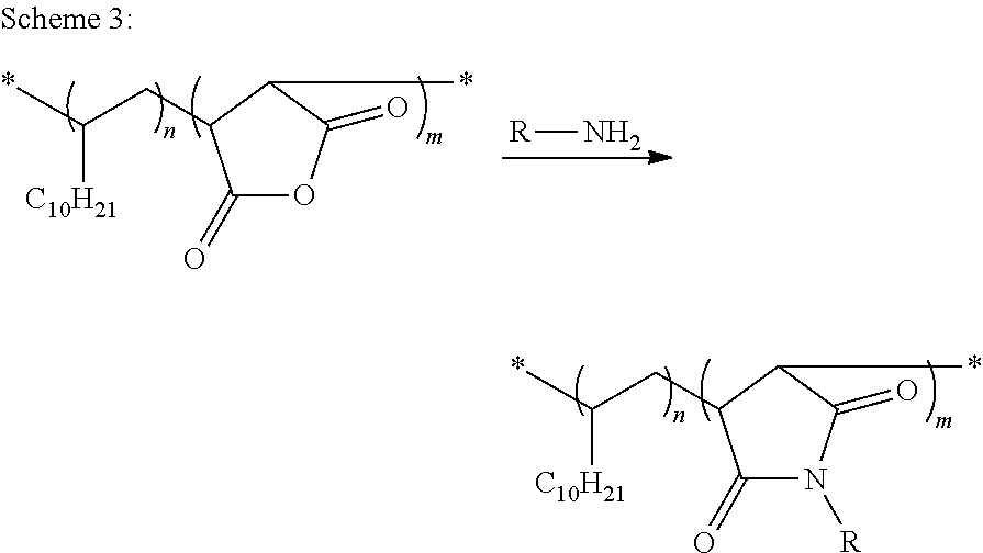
C1(=O)N([R])C(=O)C(*)C1CC(*)[C10H21].C1(=O)OC(=O)C(*)C1CC(*)[C10H21].[R]N
